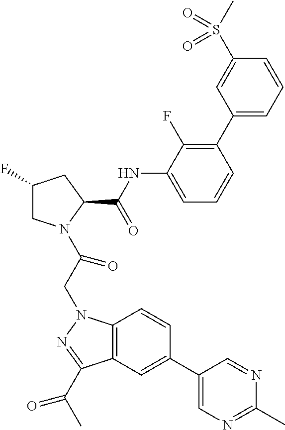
C1(F)CN(C(CN2C3=C(C(C(C)=O)=N2)C=C(C2=CN=C(C)N=C2)C=C3)=O)C(C(NC2=CC=CC(C3=CC=CC(S(C)(=O)=O)=C3)=C2F)=O)C1
